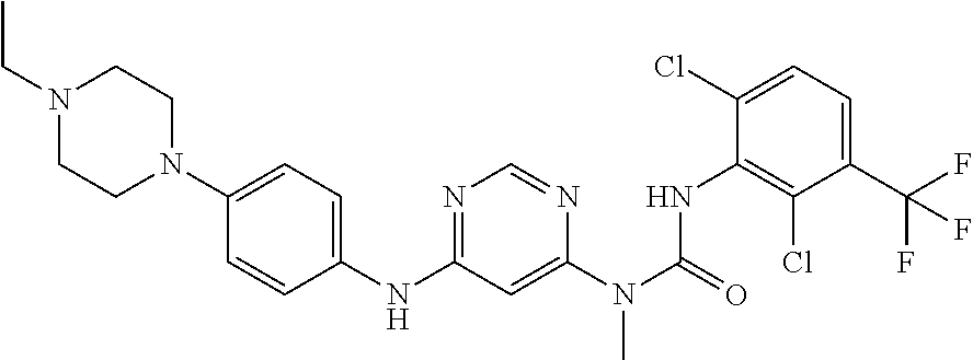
C1=C(N2CCN(CC)CC2)C=CC(NC2=NC=NC(N(C(NC3=C(Cl)C(C(F)(F)F)=CC=C3Cl)=O)C)=C2)=C1
